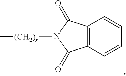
C12=C(C=CC=C1)C(=O)N([(CH2)r]C)C2=O
